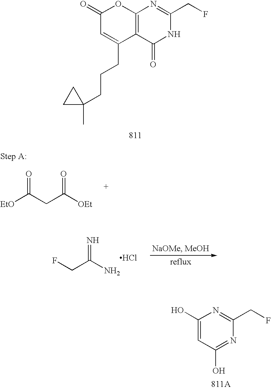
C1(=O)C=C(CCCC2(C)CC2)C2=C(O1)N=C(CF)NC2=O.[EtO]C(CC([OEt])=O)=O.FCC(N)=N.Cl.C1(O)=CC(O)=NC(CF)=N1
